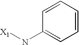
C1=CC=CC=C1N[X1]
